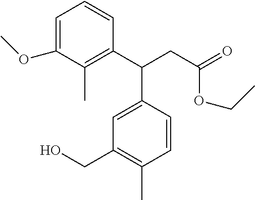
C1=C(OC)C(C)=C(C(CC(=O)OCC)C2=CC(CO)=C(C)C=C2)C=C1
